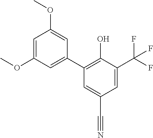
C1=C(OC)C=C(C2=C(O)C(C(F)(F)F)=CC(C#N)=C2)C=C1OC
